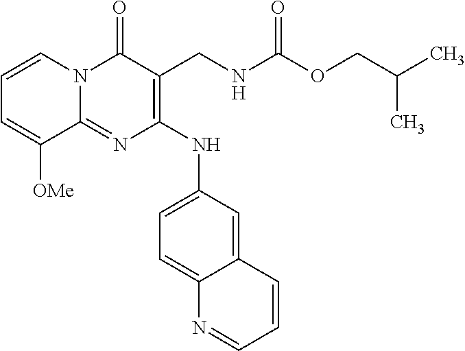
C1(=O)N2C(=NC(NC3=CC=C4C(=C3)C=CC=N4)=C1CNC(OCC(C)C)=O)C([OMe])=CC=C2
